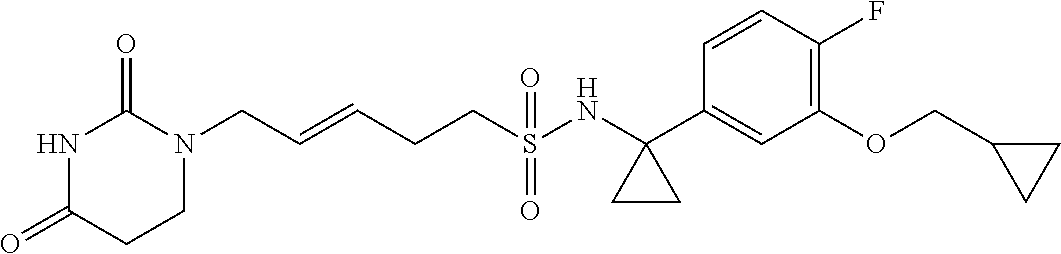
N1C(=O)CCN(CC=CCCS(NC2(C3=CC(OCC4CC4)=C(F)C=C3)CC2)(=O)=O)C1=O
